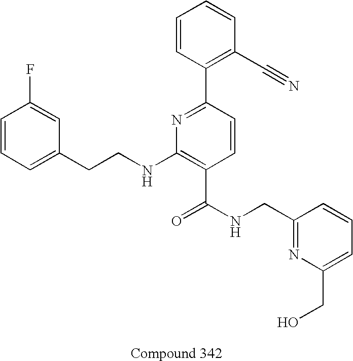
C1=CC=C(CCNC2=C(C(NCC3=NC(CO)=CC=C3)=O)C=CC(C3=C(C#N)C=CC=C3)=N2)C=C1F
